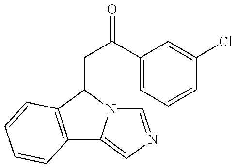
C12=C(C(CC(C3=CC=CC(Cl)=C3)=O)N3C1=CN=C3)C=CC=C2
